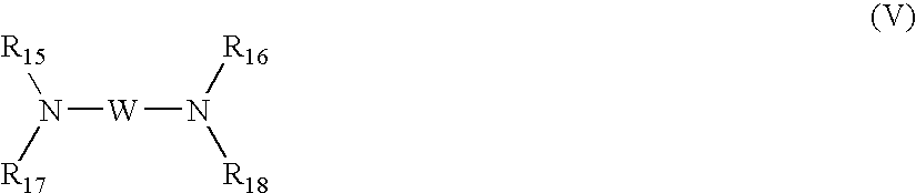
[W](N([R17])[R15])N([R16])[R18]
